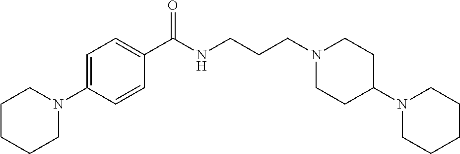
C1(C(NCCCN2CCC(N3CCCCC3)CC2)=O)=CC=C(N2CCCCC2)C=C1
